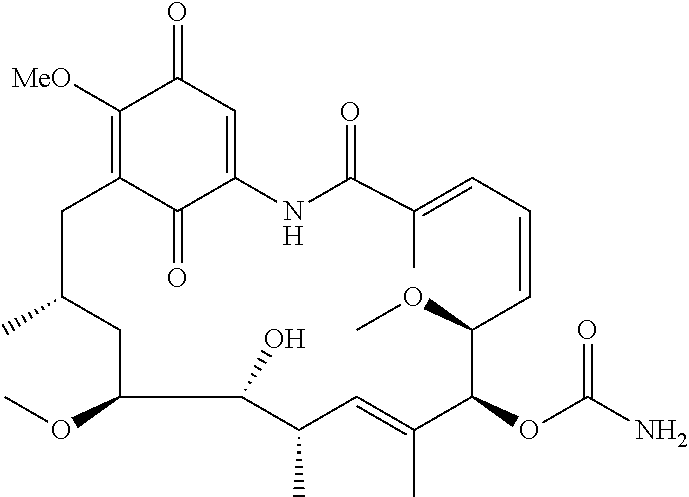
C1([MeO])=C2C(=O)C(=CC1=O)NC(=O)C(C)=CC=CC(OC)C(OC(N)=O)C(C)=CC(C)C(O)C(OC)CC(C)C2
